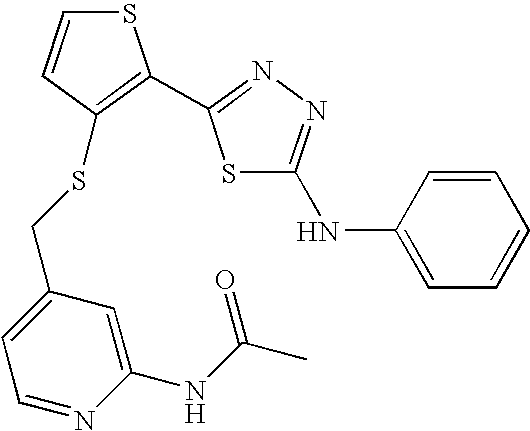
C1(NC(C)=O)=CC(CSC2=C(C3=NN=C(NC4=CC=CC=C4)S3)SC=C2)=CC=N1
